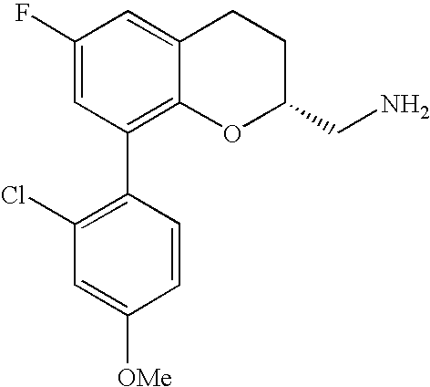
C1(F)=CC(C2=C(Cl)C=C([OMe])C=C2)=C2C(=C1)CCC(CN)O2
